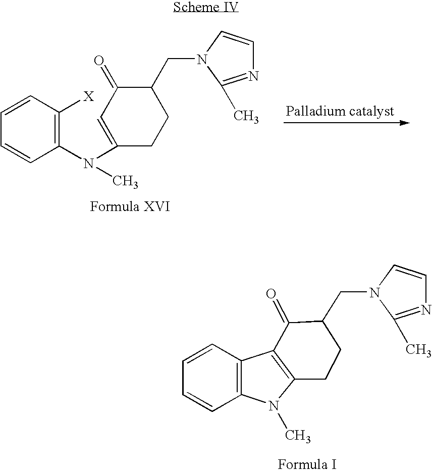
C12=C(C=CC=C1)C1=C(N2C)CCC(CN2C=CN=C2C)C1=O.C1(N(C2=CC(=O)C(CN3C=CN=C3C)CC2)C)=C([X])C=CC=C1
